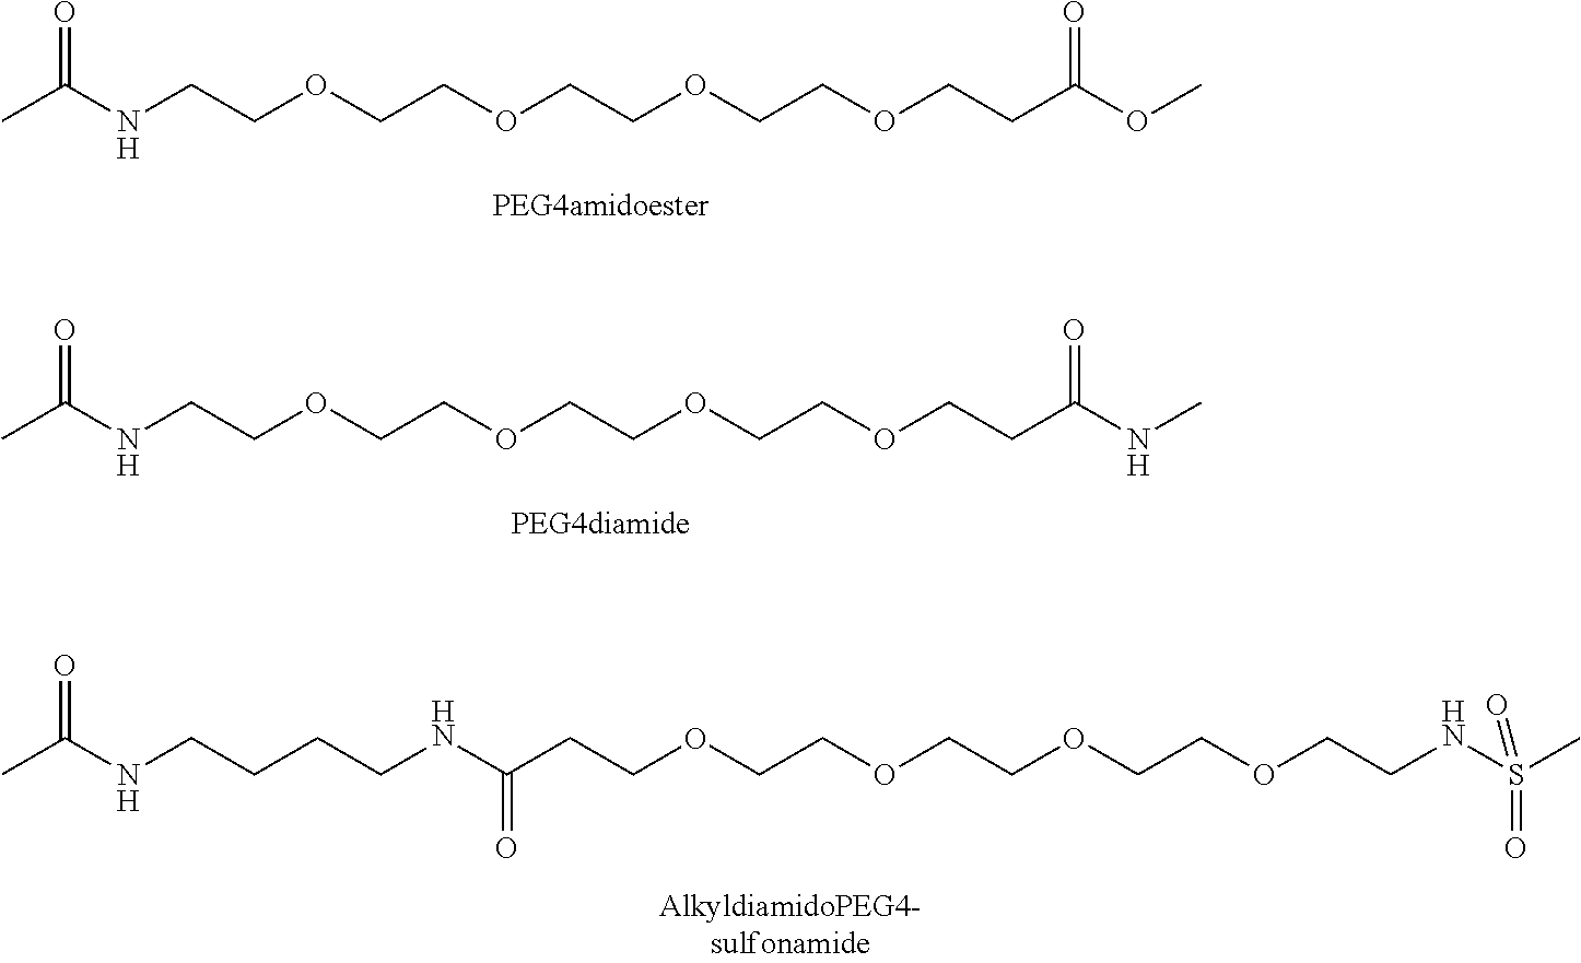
CC(NCCOCCOCCOCCOCCC(OC)=O)=O.CC(NCCOCCOCCOCCOCCC(NC)=O)=O.CC(NCCCCNC(CCOCCOCCOCCOCCNS(=O)(C)=O)=O)=O
